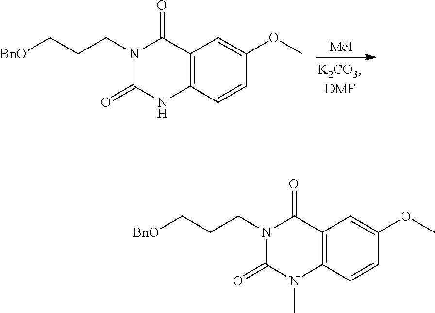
[MeI].C12=C(C=CC(OC)=C1)NC(=O)N(CCC[BnO])C2=O.C12=C(C=CC(OC)=C1)N(C)C(=O)N(CCC[BnO])C2=O
